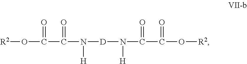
[R2]OC(=O)C(=O)N([H])[D]N([H])C(=O)C(O[R2])=O
